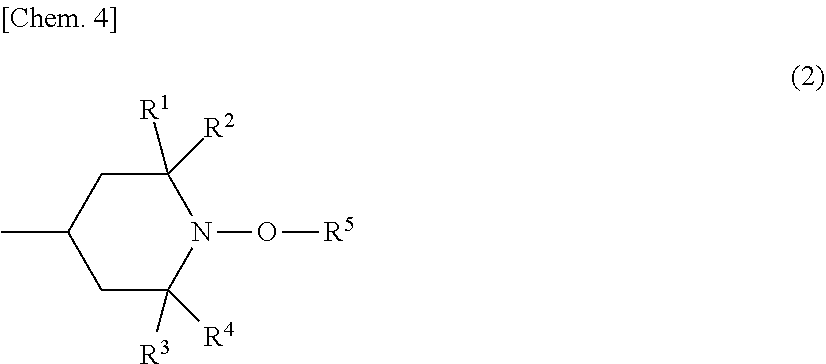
C1C([R3])([R4])N(O[R5])C([R1])([R2])CC1C
